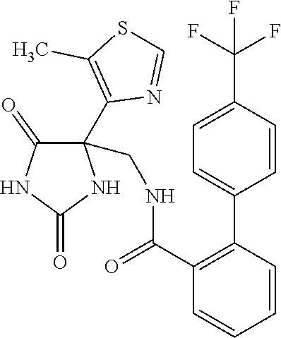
C1(C(=O)NCC2(C3=C(C)SC=N3)C(=O)NC(=O)N2)=C(C2=CC=C(C(F)(F)F)C=C2)C=CC=C1
